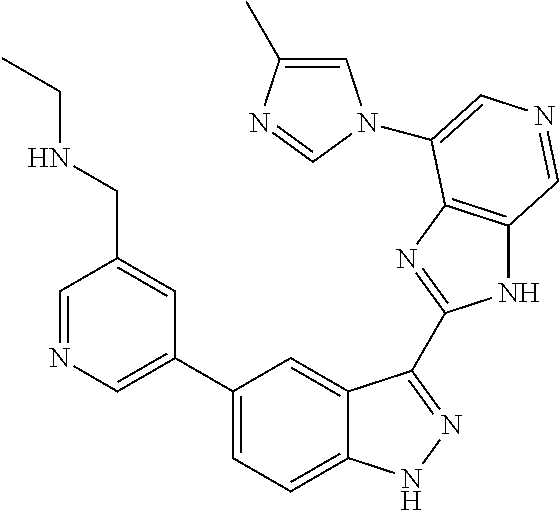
C1(C2=CN=CC(CNCC)=C2)=CC=C2C(=C1)C(C1=NC3=C(N1)C=NC=C3N1C=C(C)N=C1)=NN2
